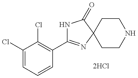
N1C(C2=C(Cl)C(Cl)=CC=C2)=NC2(C1=O)CCNCC2
